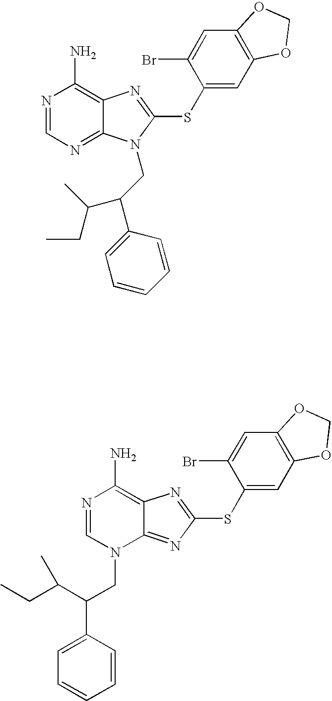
N1=CN=C2C(=C1N)N=C(SC1=CC3=C(C=C1Br)OCO3)N2CC(C1=CC=CC=C1)C(CC)C.N1=CN(CC(C2=CC=CC=C2)C(CC)C)C2=NC(SC3=CC4=C(C=C3Br)OCO4)=NC2=C1N
